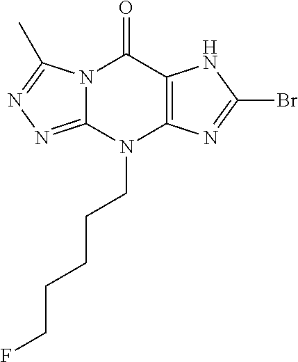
N12C(=NN=C1C)N(CCCCCF)C1=C(C2=O)NC(Br)=N1
